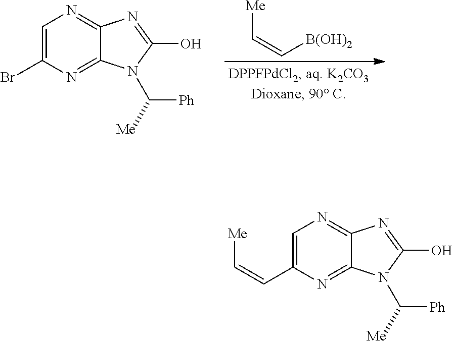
C1=C(Br)N=C2C(=N1)N=C(O)N2C([Me])[Ph].[Me]C=C[B(OH)2].C1=C(C=C[Me])N=C2C(=N1)N=C(O)N2C([Me])[Ph]
